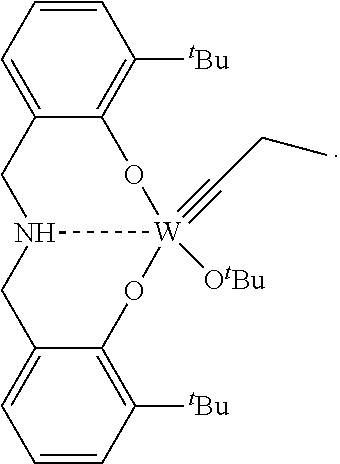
C1=CC=C2C(=C1[tBu])O[W]1([OtBu])(#CCC)N(C2)CC2=CC=CC([tBu])=C2O1
